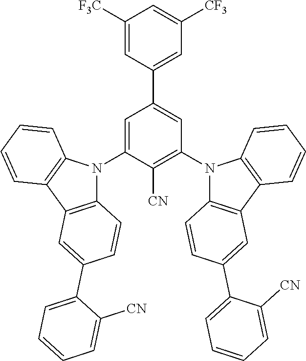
C1([F3C])=CC(C2=CC(N3C4=C(C5=C3C=CC=C5)C=C(C3=CC=CC=C3[CN])C=C4)=C([CN])C(N3C4=C(C5=C3C=CC=C5)C=C(C3=CC=CC=C3[CN])C=C4)=C2)=CC([CF3])=C1
